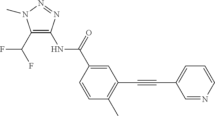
C1(C(F)F)=C(NC(C2=CC(C#CC3=CC=CN=C3)=C(C)C=C2)=O)N=NN1C
